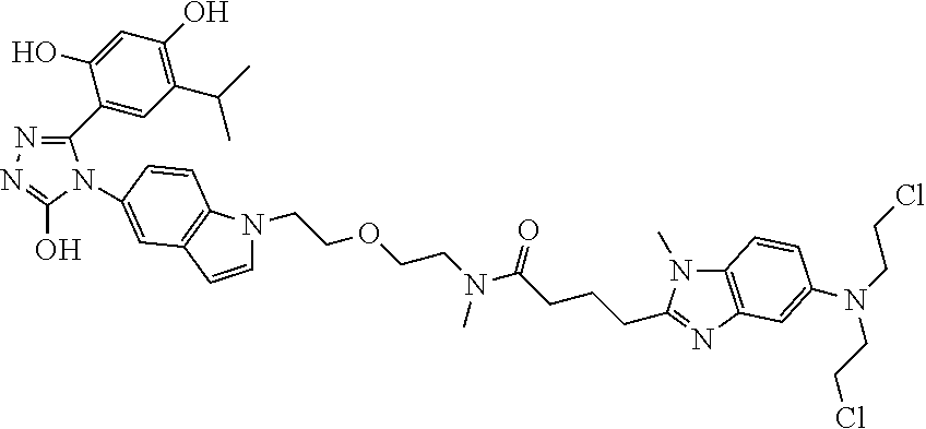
C1(C2=CC(C(C)C)=C(O)C=C2O)=NN=C(O)N1C1=CC2=C(N(CCOCCN(C(CCCC3=NC4=C(N3C)C=CC(N(CCCl)CCCl)=C4)=O)C)C=C2)C=C1
